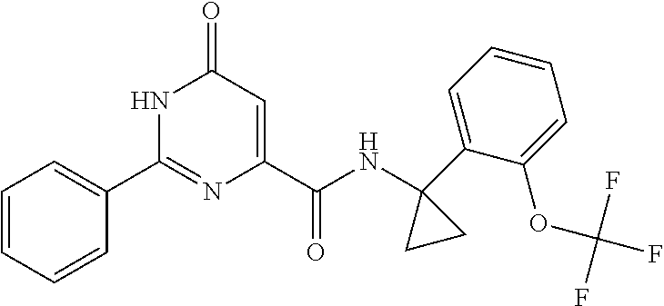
C1=CC=CC(C2=NC(C(=O)NC3(C4=CC=CC=C4OC(F)(F)F)CC3)=CC(=O)N2)=C1
